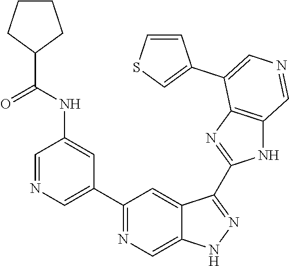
C1(C2=CN=CC(NC(C3CCCC3)=O)=C2)=NC=C2C(=C1)C(C1=NC3=C(N1)C=NC=C3C1=CSC=C1)=NN2
